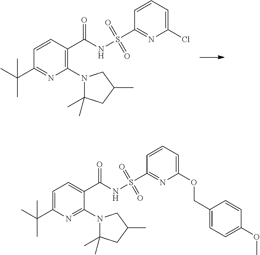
C1(N2C(C)(C)CC(C)C2)=C(C(NS(C2=NC(Cl)=CC=C2)(=O)=O)=O)C=CC(C(C)(C)C)=N1.C1(N2C(C)(C)CC(C)C2)=NC(C(C)(C)C)=CC=C1C(NS(C1=NC(OCC2=CC=C(OC)C=C2)=CC=C1)(=O)=O)=O
